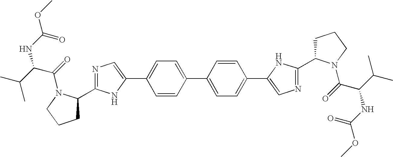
C1=CC(C2=CC=C(C3=CN=C(C4CCCN4C(C(C(C)C)NC(=O)OC)=O)N3)C=C2)=CC=C1C1=CN=C(C2CCCN2C(C(NC(=O)OC)C(C)C)=O)N1
